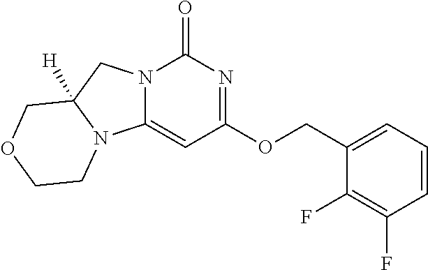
C1(COC2=NC(=O)N3C(=C2)N2C([H])(C3)COCC2)=CC=CC(F)=C1F
